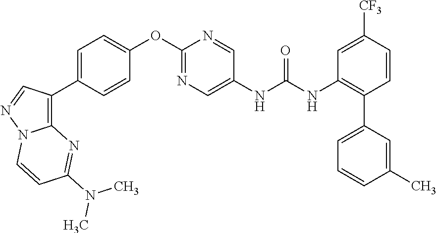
C1=C(C2=C3N(N=C2)C=CC(N(C)C)=N3)C=CC(OC2=NC=C(NC(NC3=C(C4=CC=CC(C)=C4)C=CC([CF3])=C3)=O)C=N2)=C1
